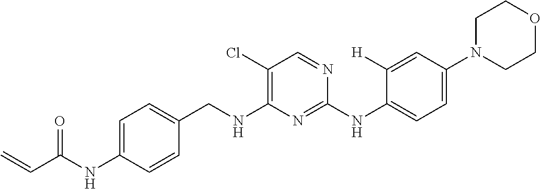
C1=C(NC(C=C)=O)C=CC(CNC2=C(Cl)C=NC(NC3=CC=C(N4CCOCC4)C=C3[H])=N2)=C1
